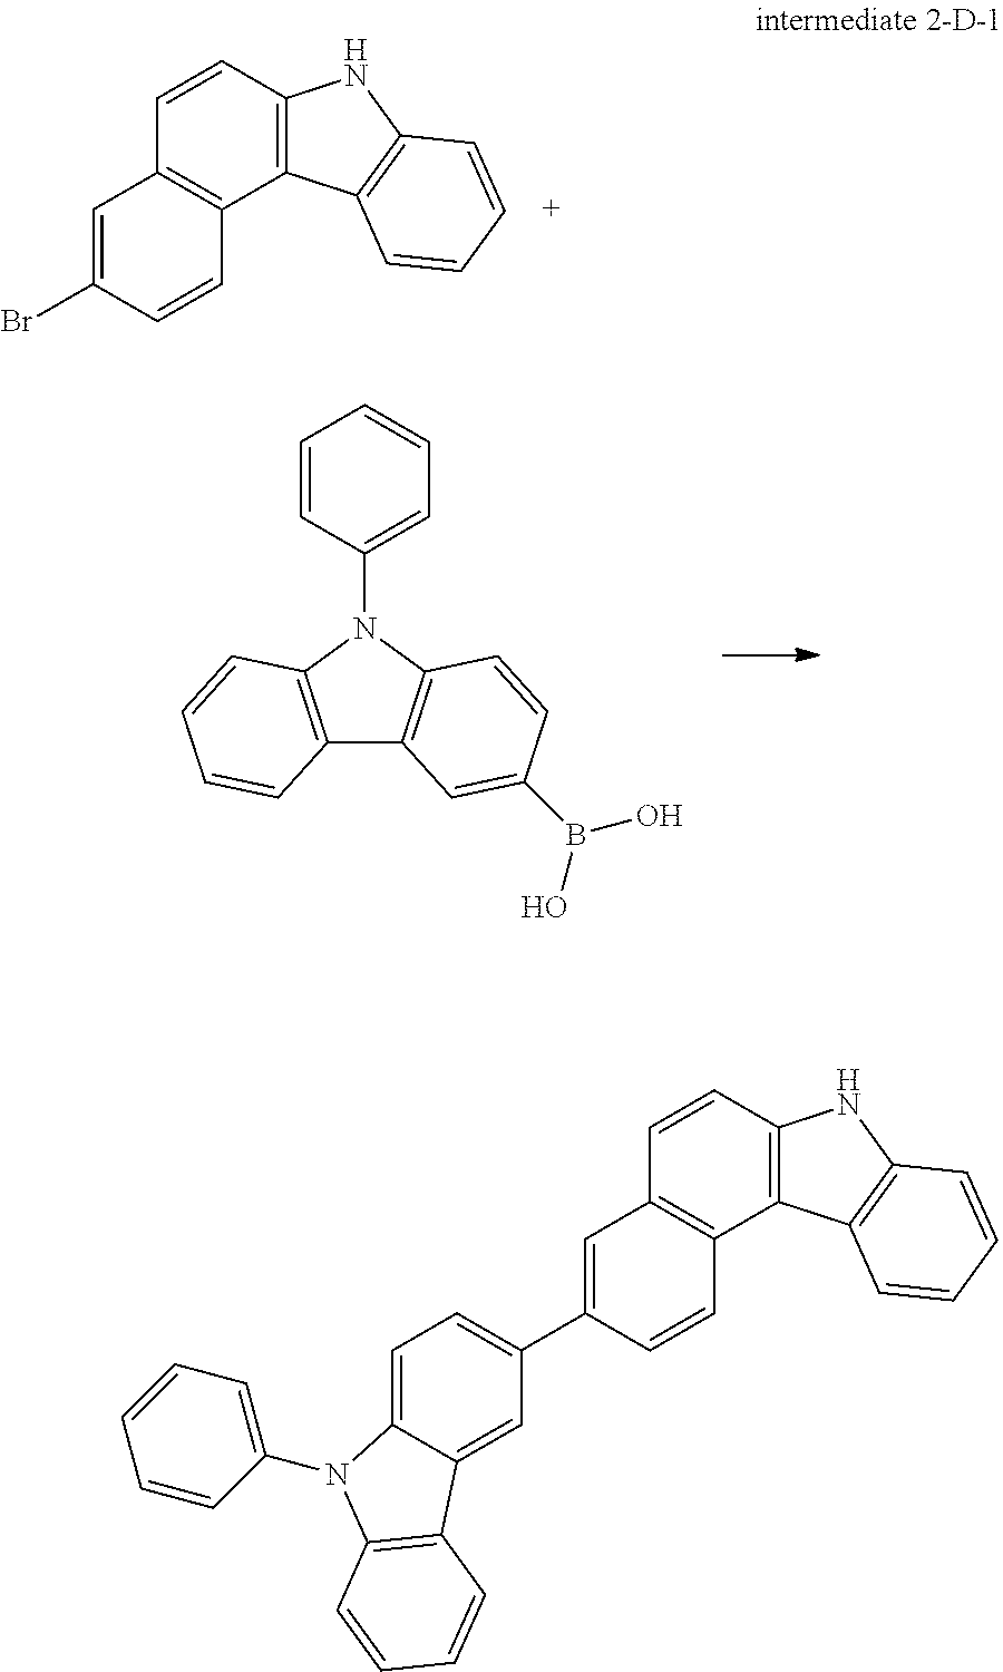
C1=CC2=C(C3=C1C=C(Br)C=C3)C1=C(N2)C=CC=C1.C12=C(N(C3=CC=CC=C3)C3=C1C=C(B(O)O)C=C3)C=CC=C2.C1=C2C(=CC(C3=CC4=C(C=C3)C3=C(C=C4)NC4=C3C=CC=C4)=C1)C1=C(C=CC=C1)N2C1=CC=CC=C1
